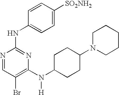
N1=CC(Br)=C(N(C2CCC(N3CCCCC3)CC2)[H])N=C1NC1=CC=C([SO2NH2])C=C1
